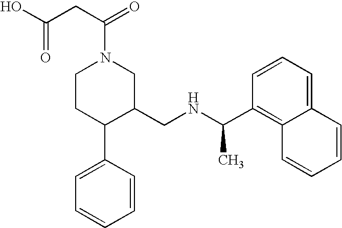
C1CC(C2=CC=CC=C2)C(CNC(C)C2=C3C(=CC=C2)C=CC=C3)CN1C(=O)CC(O)=O
